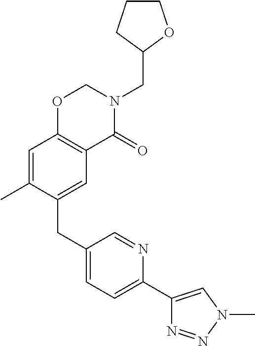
C1(CC2=CC3=C(C=C2C)OCN(CC2CCCO2)C3=O)=CC=C(C2=CN(C)N=N2)N=C1
